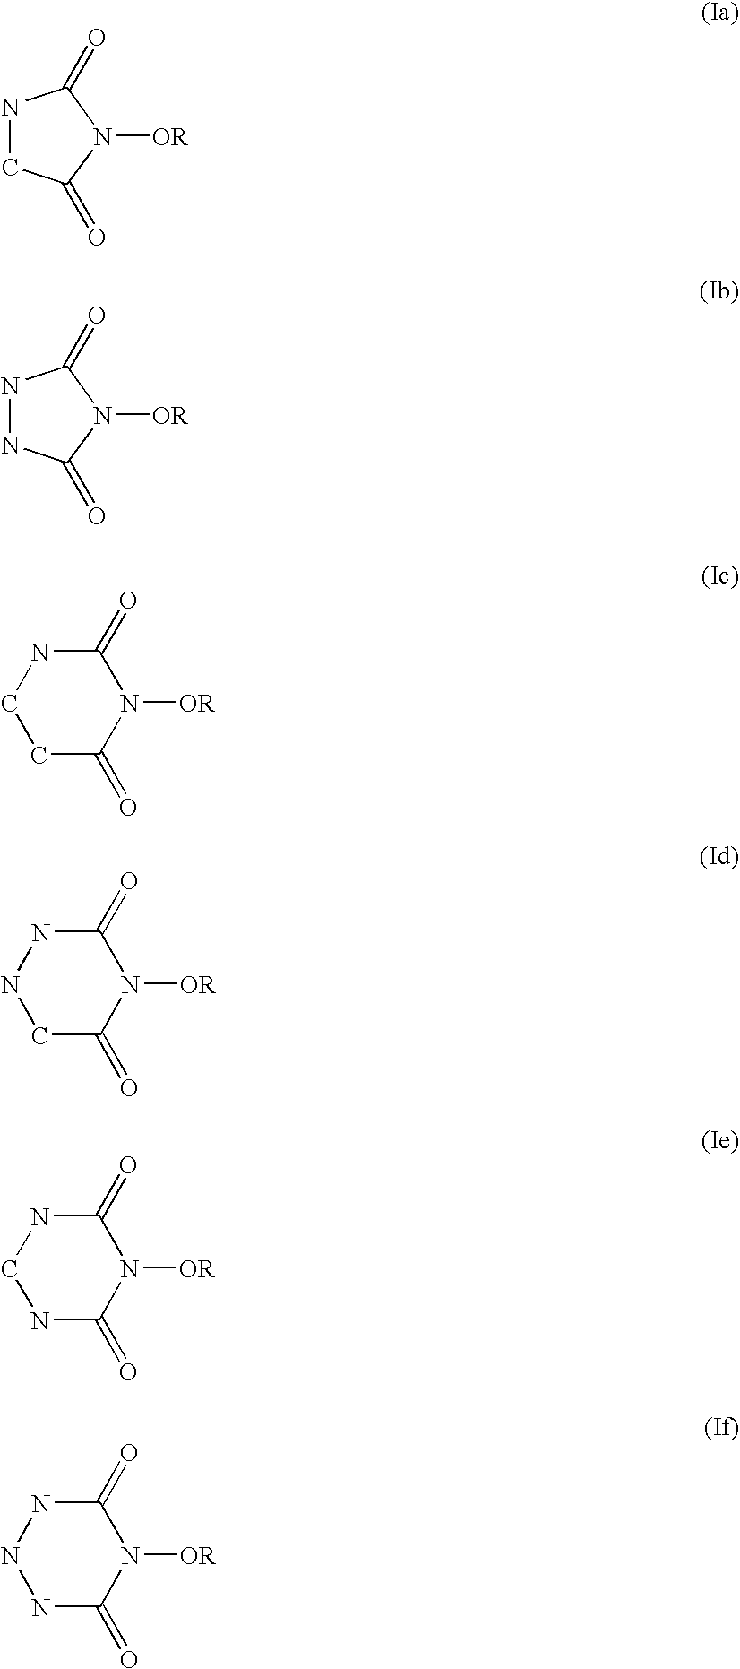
N1CC(=O)N([OR])C1=O.N1NC(=O)N([OR])C1=O.C1(=O)NCCC(=O)N1[OR].C1(=O)NNCC(=O)N1[OR].C1(=O)NCNC(=O)N1[OR].C1(=O)NNNC(=O)N1[OR]
